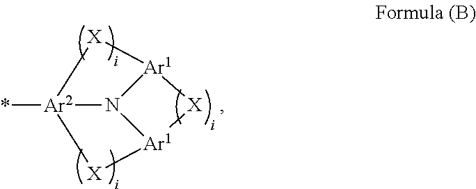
N12[Ar1]3[X][Ar1]1[X][Ar2]2(*)[X]3
